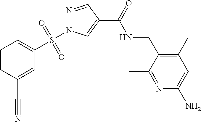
C1=CC(C#N)=CC(S(N2N=CC(C(=O)NCC3=C(C)C=C(N)N=C3C)=C2)(=O)=O)=C1
